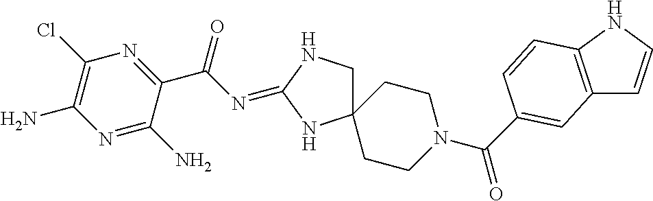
C12(CNC(=NC(C3=NC(Cl)=C(N)N=C3N)=O)N1)CCN(C(=O)C1=CC3=C(NC=C3)C=C1)CC2
